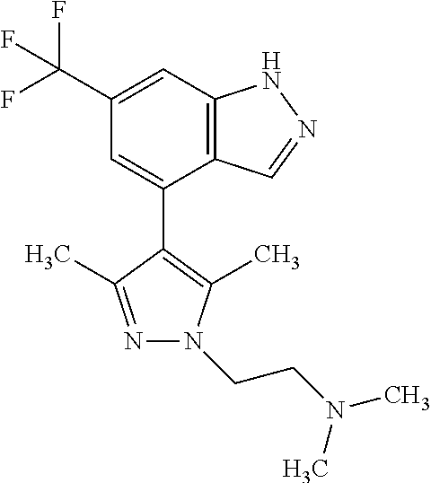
C12=C(C=C(C(F)(F)F)C=C1C1=C(C)N(CCN(C)C)N=C1C)NN=C2
